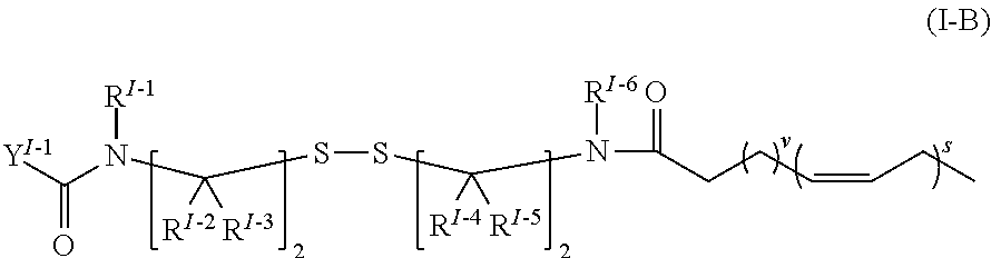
[Y]C(N([RI-1])C(SSC(N([RI-6])C(=O)CCC=CCC)([RI-4])[RI-5])([RI-2])[RI-3])=O
